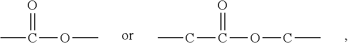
CC(=O)OC.C(C(=O)OCC)C
